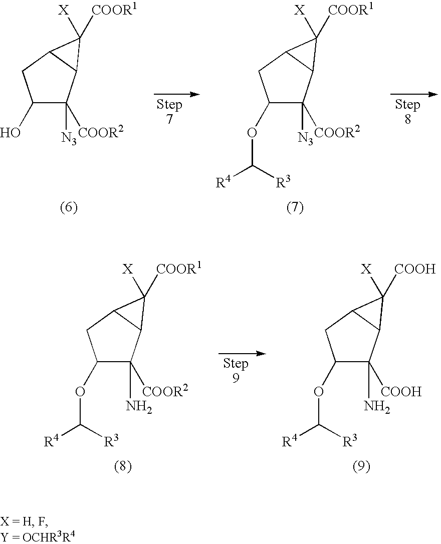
C1(OC([R4])[R3])C([COOR2])(N)C2C(C1)C2([X])[COOR1].C1(OC([R4])[R3])C([COOH])(N)C2C(C1)C2([X])[COOH].C1(O)C([COOR2])([N3])C2C(C1)C2([X])[COOR1].C1(OC([R4])[R3])C([COOR2])([N3])C2C(C1)C2([X])[COOR1]
